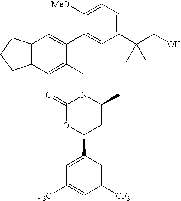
C1(C(CO)(C)C)=CC=C([MeO])C(C2=CC3=C(C=C2CN2C(=O)OC(C4=CC([F3C])=CC([CF3])=C4)CC2C)CCC3)=C1
